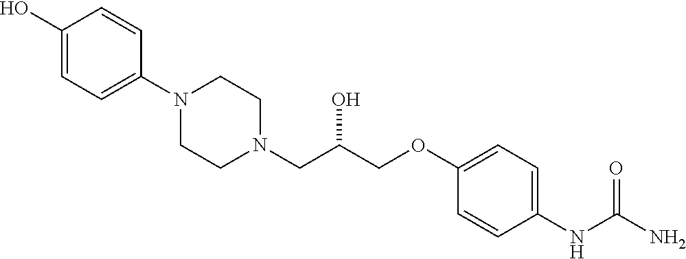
C1(O)=CC=C(N2CCN(CC(COC3=CC=C(NC(N)=O)C=C3)O)CC2)C=C1
